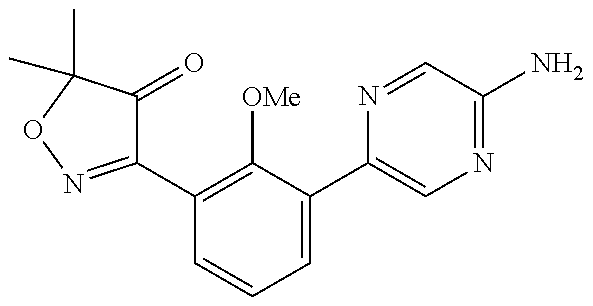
C1(C2=C([OMe])C(C3=CN=C(N)C=N3)=CC=C2)=NOC(C)(C)C1=O
